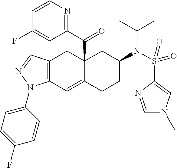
C12(C(C3=NC=CC(F)=C3)=O)C(=CC3=C(C1)C=NN3C1=CC=C(F)C=C1)CCC(N(S(C1=CN(C)C=N1)(=O)=O)C(C)C)C2
